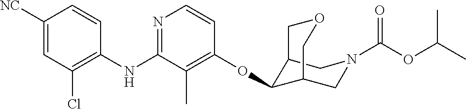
C1(NC2=NC=CC(OC3C4CN(C(OC(C)C)=O)CC3COC4)=C2C)=C(Cl)C=C([NC])C=C1
